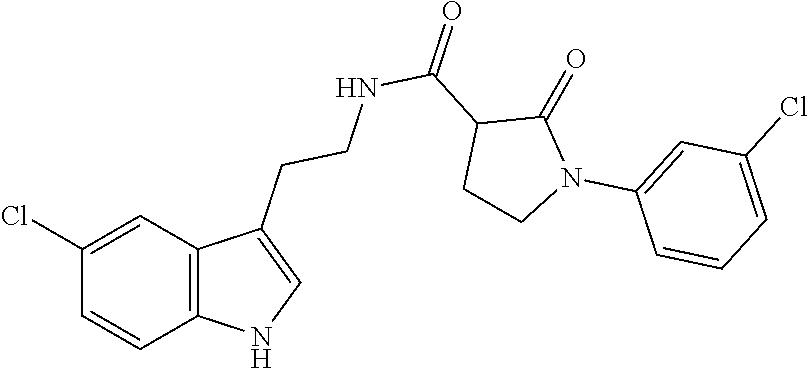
C12=C(C=C(Cl)C=C1)C(CCNC(C1CCN(C3=CC(Cl)=CC=C3)C1=O)=O)=CN2
